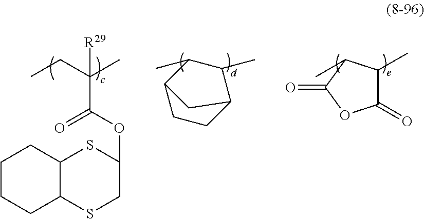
CCC(C)([R29])C(=O)OC1SC2C(SC1)CCCC2.CC1C2CCC(C1C)C2.CC1C(C)C(=O)OC1=O
